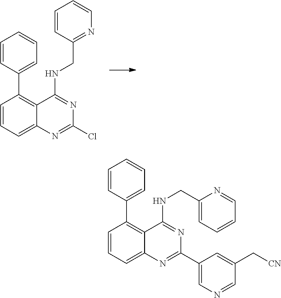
C1=CC=C2C(=C1C1=CC=CC=C1)C(NCC1=NC=CC=C1)=NC(Cl)=N2.C1=CC=C2C(=C1C1=CC=CC=C1)C(NCC1=CC=CC=N1)=NC(C1=CN=CC(C[CN])=C1)=N2
